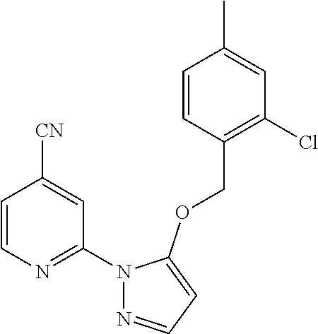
C1=CN=C(N2N=CC=C2OCC2=C(Cl)C=C(C)C=C2)C=C1[CN]
